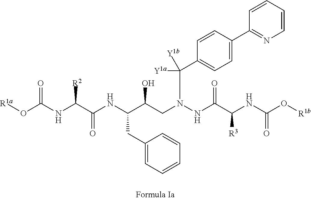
C(NC(C(CN(NC(C(NC(O[R1b])=O)[R3])=O)C([Y1a])([Y1b])C1=CC=C(C2=NC=CC=C2)C=C1)O)CC1=CC=CC=C1)(C(NC(O[R1a])=O)[R2])=O
